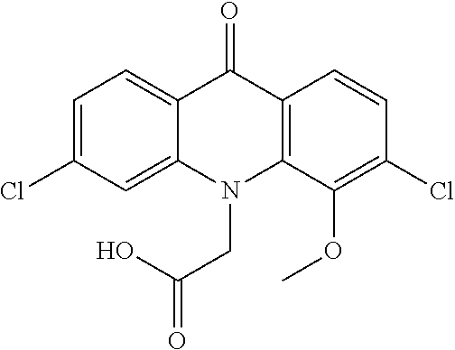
C12=CC=C(Cl)C=C1N(CC(O)=O)C1=C(C2=O)C=CC(Cl)=C1OC
